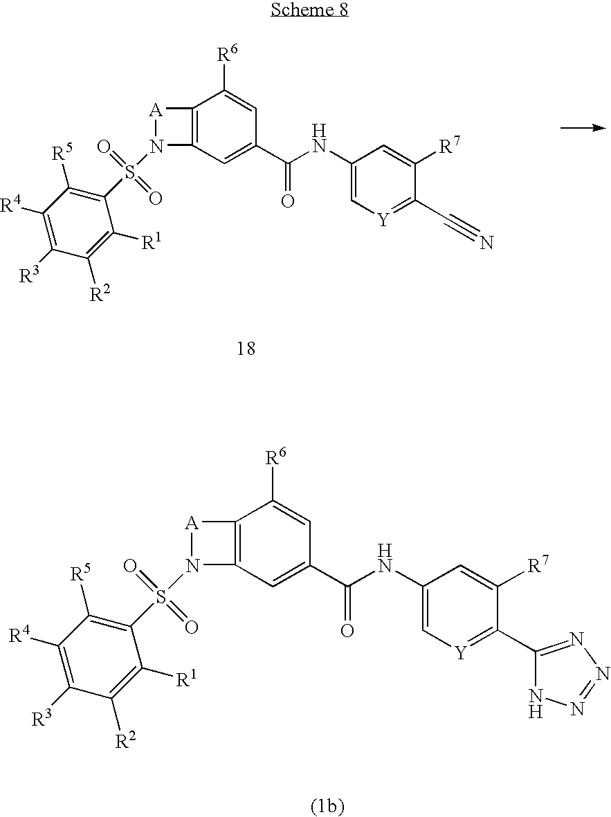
C12=C(C=C(C(NC3=C[Y]=C(C#N)C([R7])=C3)=O)C=C1[R6])N(S(C1=C([R5])C([R4])=C([R3])C([R2])=C1[R1])(=O)=O)[A]2.C12=C(C=C(C(NC3=C[Y]=C(C4=NN=NN4)C([R7])=C3)=O)C=C1[R6])N(S(C1=C([R5])C([R4])=C([R3])C([R2])=C1[R1])(=O)=O)[A]2
